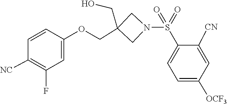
C1([NC])=C(F)C=C(OCC2(CO)CN(S(=O)(=O)C3=CC=C([OCF3])C=C3[CN])C2)C=C1
